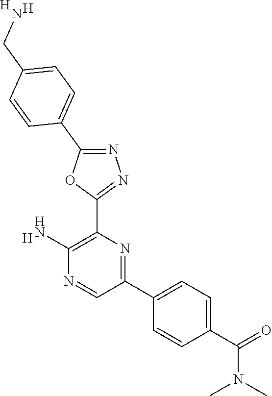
[H].C1(N)=C(C2=NN=C(C3=CC=C(CN)C=C3)O2)N=C(C2=CC=C(C(=O)N(C)C)C=C2)C=N1.[H].[H]
